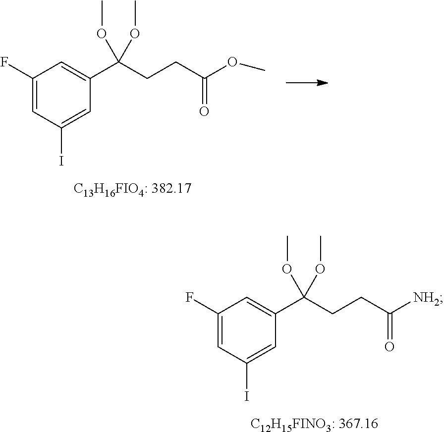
C1(F)=CC(I)=CC(C(CCC([NH2])=O)(OC)OC)=C1.[C12H15FINO3: 367.16].C1(F)=CC(I)=CC(C(CCC(OC)=O)(OC)OC)=C1.[C13H16FIO4: 382.17]
